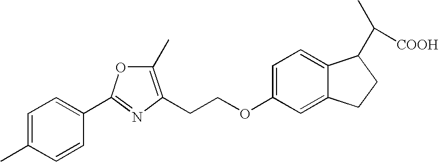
C1=C(C)C=CC(C2=NC(CCOC3=CC=C4C(=C3)CCC4C(C)[COOH])=C(C)O2)=C1
